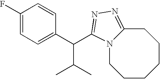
C1(F)=CC=C(C(C(C)C)C2=NN=C3CCCCCCN32)C=C1
